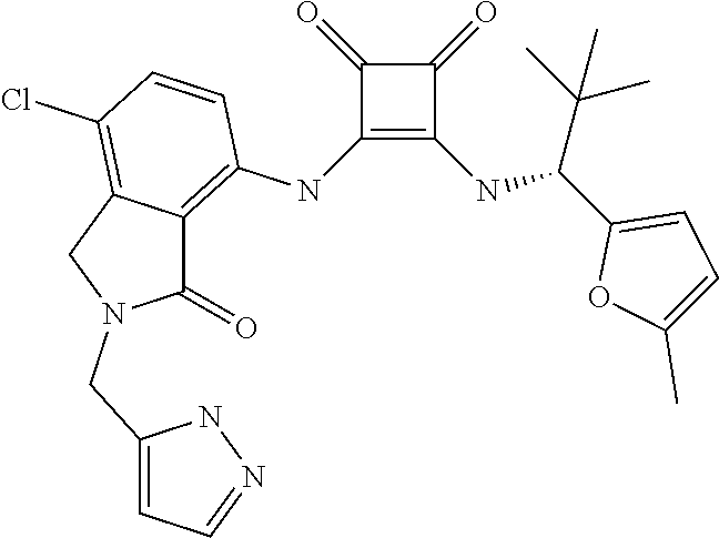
C1(NC2=C3C(=C(Cl)C=C2)CN(CC2=CC=NN2)C3=O)=C(NC(C2=CC=C(C)O2)C(C)(C)C)C(=O)C1=O
